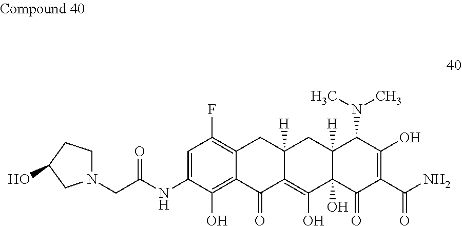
C12([H])C(O)(C(=O)C(C(N)=O)=C(O)C1N(C)C)C(O)=C1C([H])(C2)CC2=C(F)C=C(NC(CN3CCC(O)C3)=O)C(O)=C2C1=O
